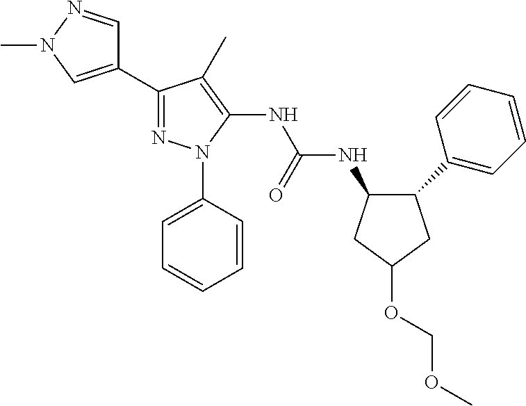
C1(NC(NC2=C(C)C(C3=CN(C)N=C3)=NN2C2=CC=CC=C2)=O)C(C2=CC=CC=C2)CC(OCOC)C1
